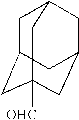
C1C2CC3([OHC])CC(CC1C3)C2
